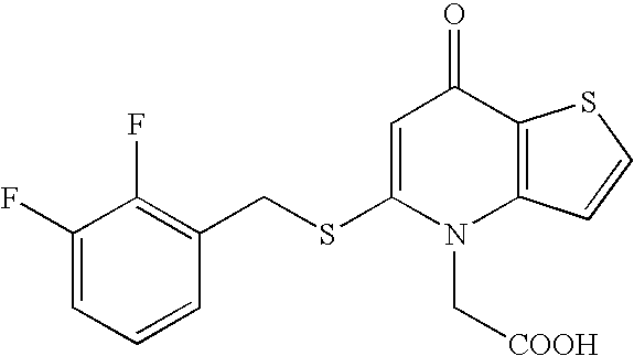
C1(F)=CC=CC(CSC2=CC(=O)C3=C(N2C[COOH])C=CS3)=C1F
